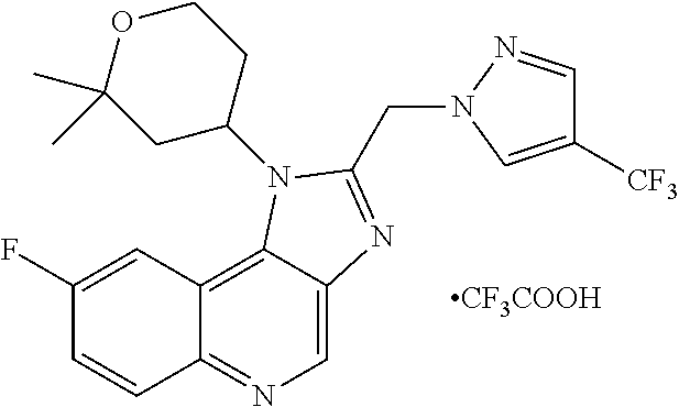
C1(F)=CC2=C3C(=CN=C2C=C1)N=C(CN1C=C([CF3])C=N1)N3C1CCOC(C)(C)C1.[CF3COOH]
